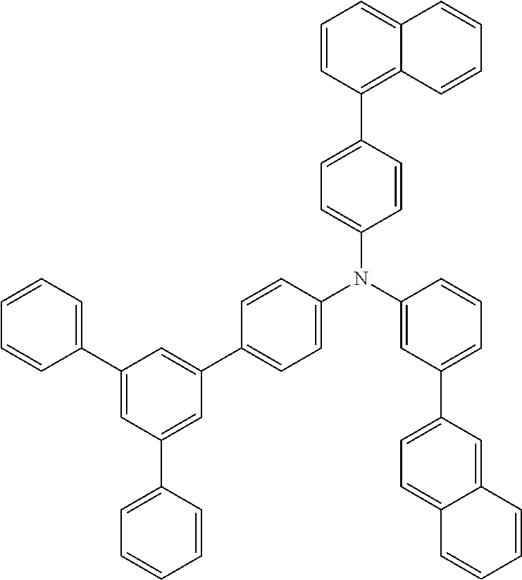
C1=C2C(=C(C3=CC=C(N(C4=CC=C(C5=CC(C6=CC=CC=C6)=CC(C6=CC=CC=C6)=C5)C=C4)C4=CC(C5=CC=C6C(=C5)C=CC=C6)=CC=C4)C=C3)C=C1)C=CC=C2
